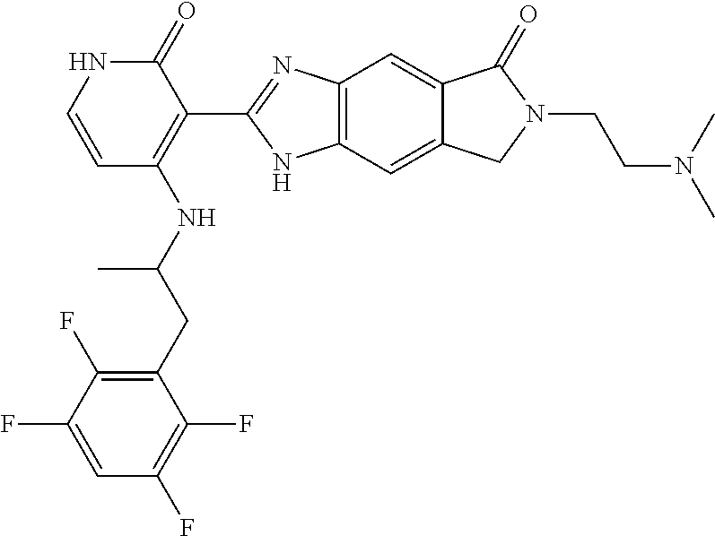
C(C(NC1=C(C2=NC3=C(N2)C=C2C(=C3)C(=O)N(CCN(C)C)C2)C(=O)NC=C1)C)C1=C(F)C(F)=CC(F)=C1F
